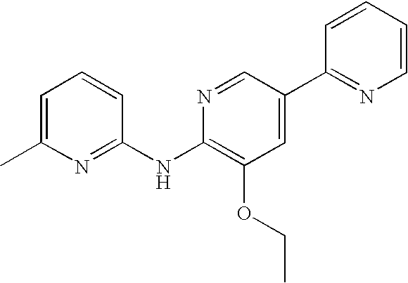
N1=C(NC2=C(OCC)C=C(C3=NC=CC=C3)C=N2)C=CC=C1C
